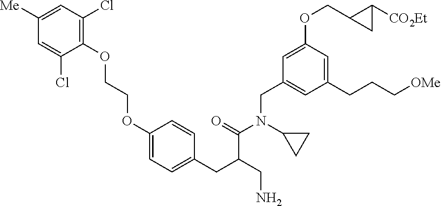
C1(OCCOC2=C(Cl)C=C([Me])C=C2Cl)=CC=C(CC(CN)C(=O)N(C2CC2)CC2=CC(CCC[OMe])=CC(OCC3CC3[CO2Et])=C2)C=C1
